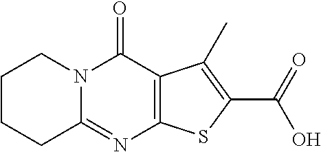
C1CCC2=NC3=C(C(=O)N2C1)C(C)=C(C(=O)O)S3
